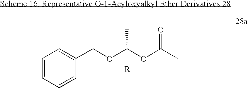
O(C(OC(C)=O)C)CC1=CC=CC=C1
